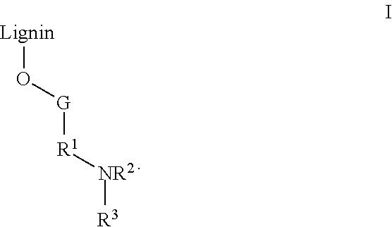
O([Lignin])[G][R1][NR2][R3]
